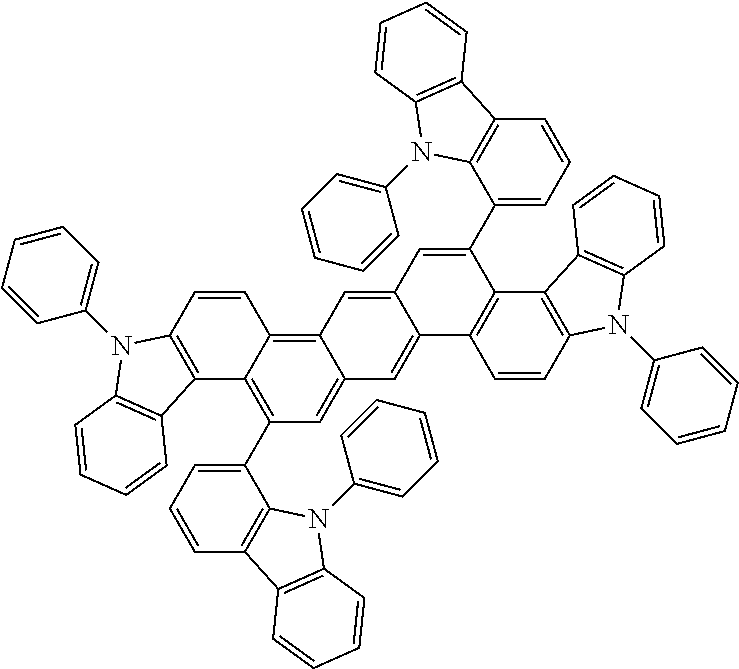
C1(C2=CC=CC3=C2N(C2=CC=CC=C2)C2=C3C=CC=C2)=C2C(=C3C(=C1)C=C1C(=C3)C=C(C3=CC=CC4=C3N(C3=CC=CC=C3)C3=C4C=CC=C3)C3=C1C=CC1=C3C3=C(N1C1=CC=CC=C1)C=CC=C3)C=CC1=C2C2=C(N1C1=CC=CC=C1)C=CC=C2
